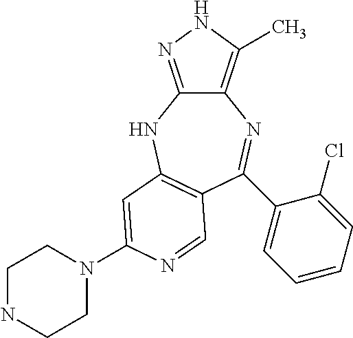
C12=C(C)NN=C1NC1=C(C=NC(N3CCNCC3)=C1)C(C1=CC=CC=C1Cl)=N2
